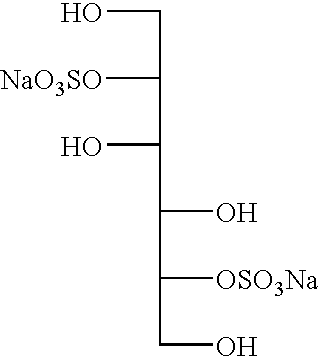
C(O)(C([OSO3Na])CO)C(C(CO)[NaO3SO])O
